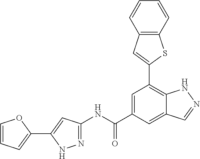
C1=C(C(NC2=NNC(C3=CC=CO3)=C2)=O)C=C2C(=C1C1=CC3=C(S1)C=CC=C3)NN=C2
